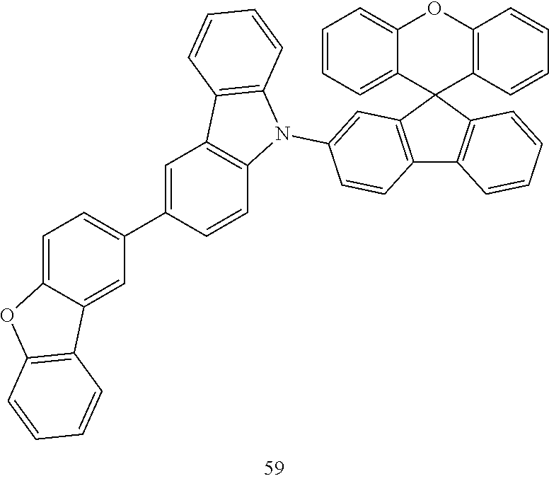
C12=C(C3(C4=C1C=CC=C4)C1=C(OC4=CC=CC=C34)C=CC=C1)C=C(N1C3=C(C=C(C4=CC=C5C(=C4)C4=C(O5)C=CC=C4)C=C3)C3=C1C=CC=C3)C=C2
